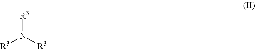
[R3]N([R3])[R3]
